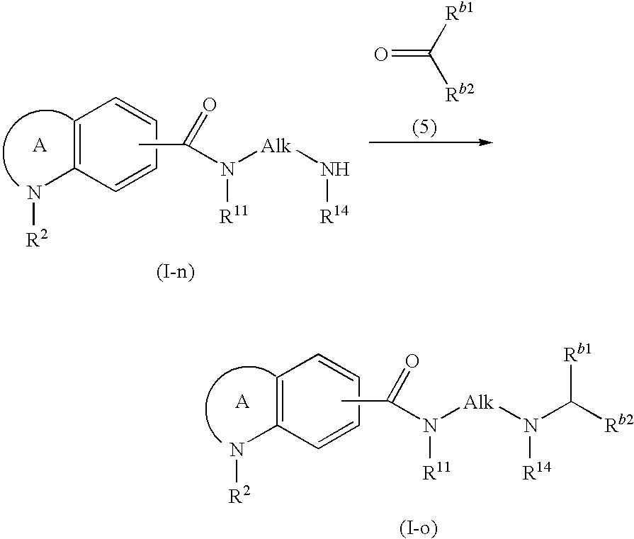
C1=C(N[R2])C=CC=C1.CC(=O)N([Alk]N([R14])C([Rb2])[Rb1])[R11].[Rb1]C([Rb2])=O.C1=C(N[R2])C=CC=C1.CC(=O)N([Alk]N[R14])[R11]
